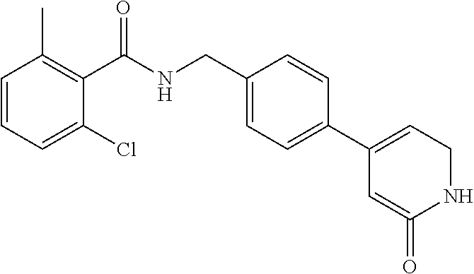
C1=CC=C(Cl)C(C(NCC2=CC=C(C3=CCNC(=O)=C3)C=C2)=O)=C1C
